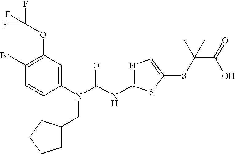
C1(Br)=C(OC(F)(F)F)C=C(N(C(NC2=NC=C(SC(C(O)=O)(C)C)S2)=O)CC2CCCC2)C=C1
